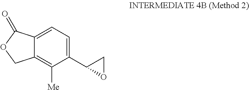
C12=CC=C(C3OC3)C([Me])=C1COC2=O
